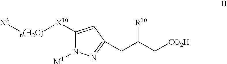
[X3][n(H2C)][X10]C1=CC(CC(C[CO2H])[R10])=NN1[M1]
